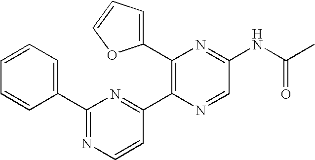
C1(C2=CC=CC=C2)=NC=CC(C2=C(C3=CC=CO3)N=C(NC(C)=O)C=N2)=N1
